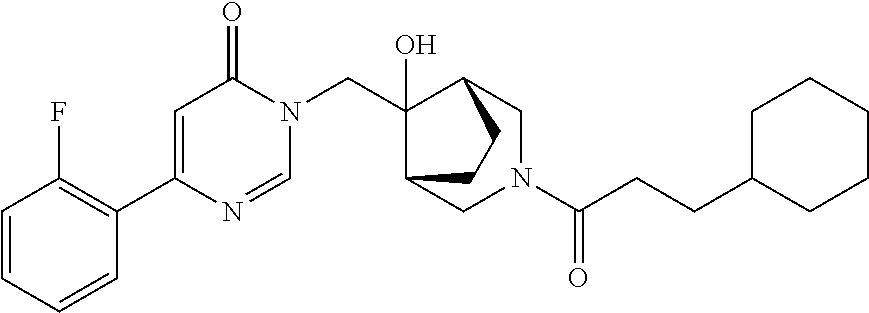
N1(CC2(O)C3CN(C(=O)CCC4CCCCC4)CC2CC3)C(=O)C=C(C2=C(F)C=CC=C2)N=C1
